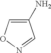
C1(N)=CON=C1
